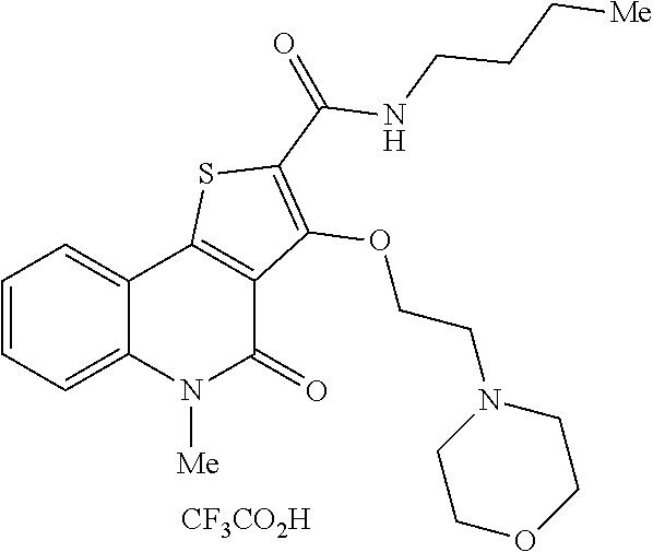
C1=CC=C2C(=C1)C1=C(C(=O)N2[Me])C(OCCN2CCOCC2)=C(C(NCCC[Me])=O)S1.[CF3CO2H]
